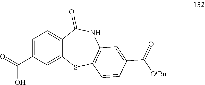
OC(=O)C1=CC=C2C(=C1)SC1=C(NC2=O)C=C(C([OtBu])=O)C=C1
